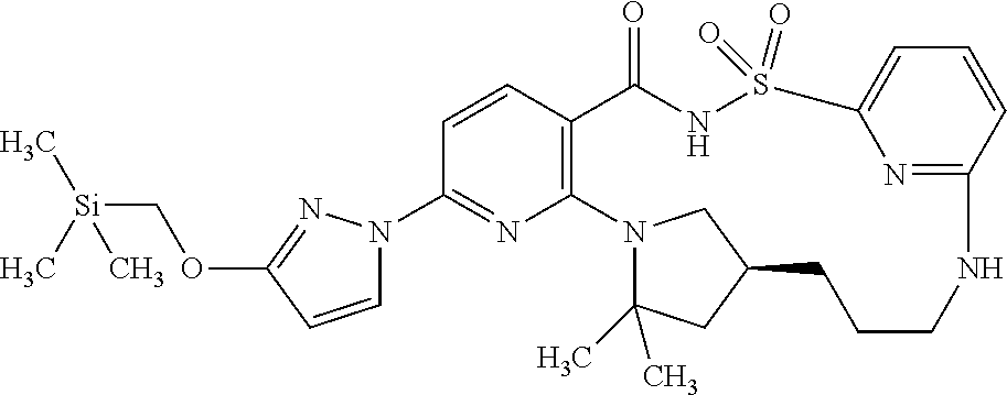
C1=CC2=C(N=C1N1C=CC(OC[Si](C)(C)C)=N1)N1C(C)(C)CC(CCCNC3=NC(=CC=C3)S(=O)(=O)NC2=O)C1
